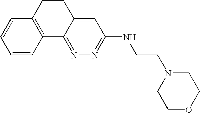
C1=CC2=C(C=C1)CCC1=CC(NCCN3CCOCC3)=NN=C21
